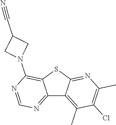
C12=NC=NC(N3CC(C#N)C3)=C1SC1=NC(C)=C(Cl)C(C)=C21
